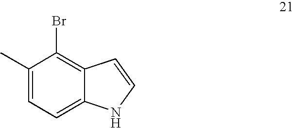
C1(C)=CC=C2C(=C1Br)C=CN2
